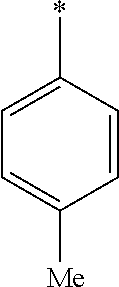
C1=C(*)C=CC([Me])=C1
